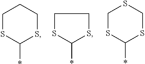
C1SC(*)SCC1.C1SC(*)SC1.C1SC(*)SCS1
